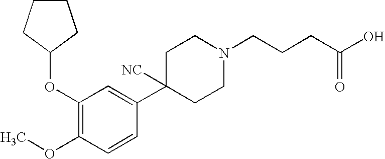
C1(OC2CCCC2)=C(OC)C=CC(C2([NC])CCN(CCCC(O)=O)CC2)=C1
